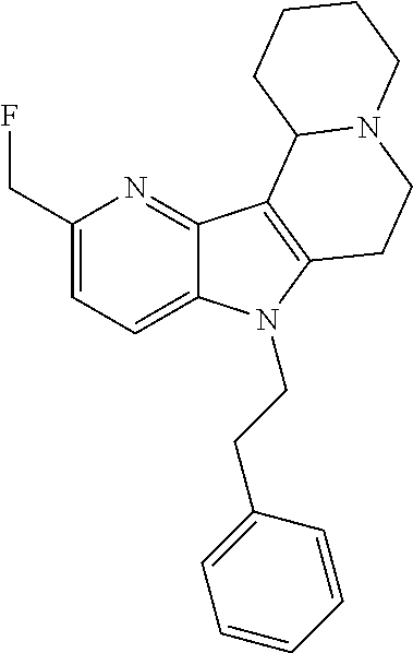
C1(CF)=CC=C2C(=N1)C1=C(N2CCC2=CC=CC=C2)CCN2C1CCCC2
